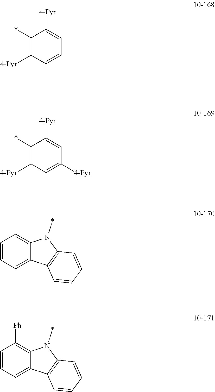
C1(*)=C([4-Pyr])C=CC=C1[4-Pyr].C1(*)=C([4-Pyr])C=C([4-Pyr])C=C1[4-Pyr].C1=CC=C2C(=C1)N(*)C1=C2C=CC=C1.C1=CC=C2C(=C1[Ph])N(*)C1=C2C=CC=C1
